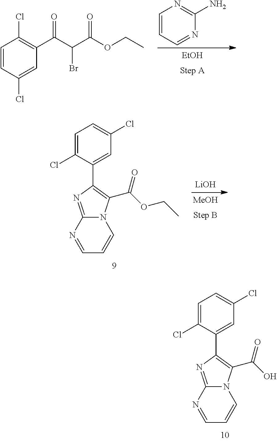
C1=CC=NC(N)=N1.[EtOH].C1=CC(Cl)=CC(C(C(C(OCC)=O)Br)=O)=C1Cl.[LiOH].[MeOH].C1=C(Cl)C(C2=C(C(OCC)=O)N3C(=N2)N=CC=C3)=CC(Cl)=C1.C1=C(Cl)C(C2=C(C(O)=O)N3C(=N2)N=CC=C3)=CC(Cl)=C1
